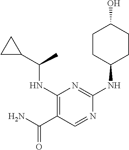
C1(NC(C2CC2)C)=C(C(N)=O)C=NC(NC2CCC(O)CC2)=N1
